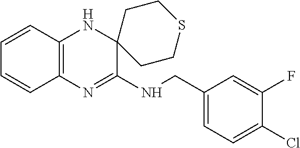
C1(CNC2=NC3=C(NC24CCSCC4)C=CC=C3)=CC=C(Cl)C(F)=C1
